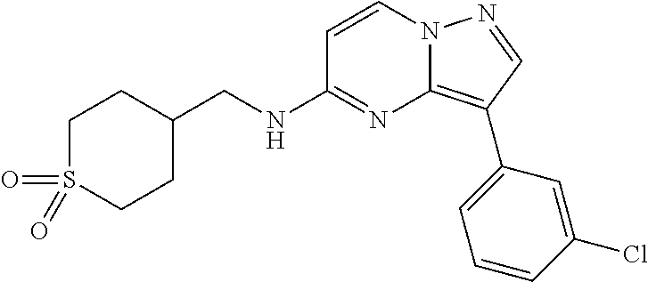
C1C(CNC2=NC3=C(C4=CC=CC(Cl)=C4)C=NN3C=C2)CCS(=O)(=O)C1
